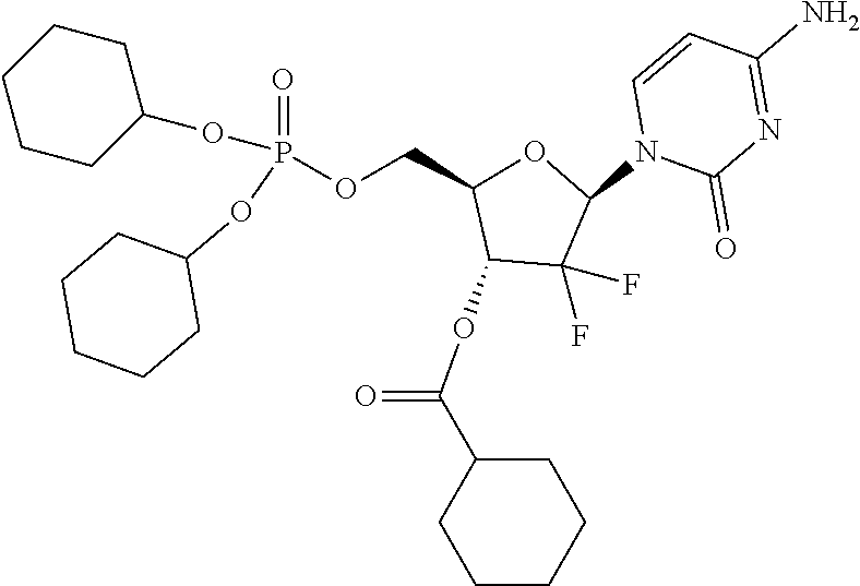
C1(OC(=O)C2CCCCC2)C(F)(F)C(N2C(=O)N=C(N)C=C2)OC1COP(=O)(OC1CCCCC1)OC1CCCCC1
